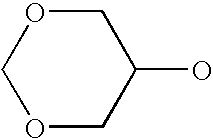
C1OCC(O)CO1
